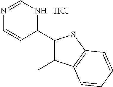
Cl.N1=CNC(C2=C(C)C3=C(S2)C=CC=C3)C=C1
